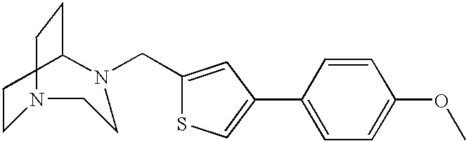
C1CN(CC2=CC(C3=CC=C(OC)C=C3)=CS2)CCN(CC)C1
